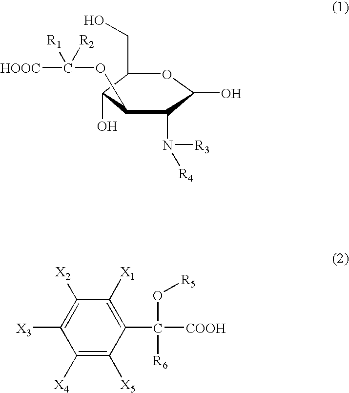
C1(CO)C(O)C(OC([HOOC])([R1])[R2])C(N([R3])[R4])C(O)O1.C1([X4])=C([X5])C(C([COOH])(O[R5])[R6])=C([X1])C([X2])=C1[X3]
